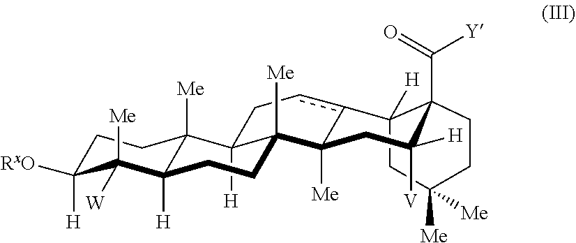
C12([H])CC([Me])([Me])CCC1(C(=O)[Y])C([H])([V])CC1([Me])c2cCC2([H])C3([Me])C([H])(C([Me])([W])C([H])([RxO])CC3)CCC12[Me]
